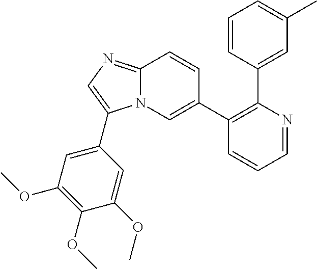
C1(C2=CN3C(=NC=C3C3=CC(OC)=C(OC)C(OC)=C3)C=C2)=C(C2=CC(C)=CC=C2)N=CC=C1
